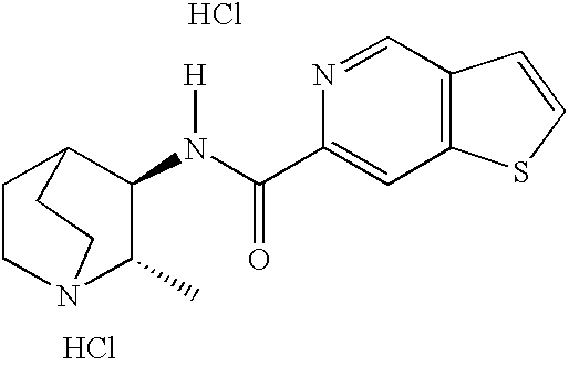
Cl.C12=C(C=C(C(=O)N(C3C4CCN(C3C)CC4)[H])N=C1)SC=C2.Cl
